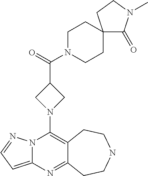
N12C(=CC=N1)N=C1C(=C2N2CC(C(=O)N3CCC4(CC3)C(=O)N(C)CC4)C2)CCNCC1
